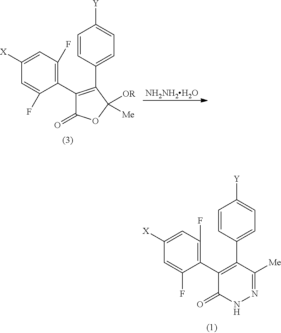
C1([X])=CC(F)=C(C2=C(C3=CC=C([Y])C=C3)C([Me])=NNC2=O)C(F)=C1.C1([X])=CC(F)=C(C2=C(C3=CC=C([Y])C=C3)C([OR])([Me])OC2=O)C(F)=C1.[NH2NH2H2O]
